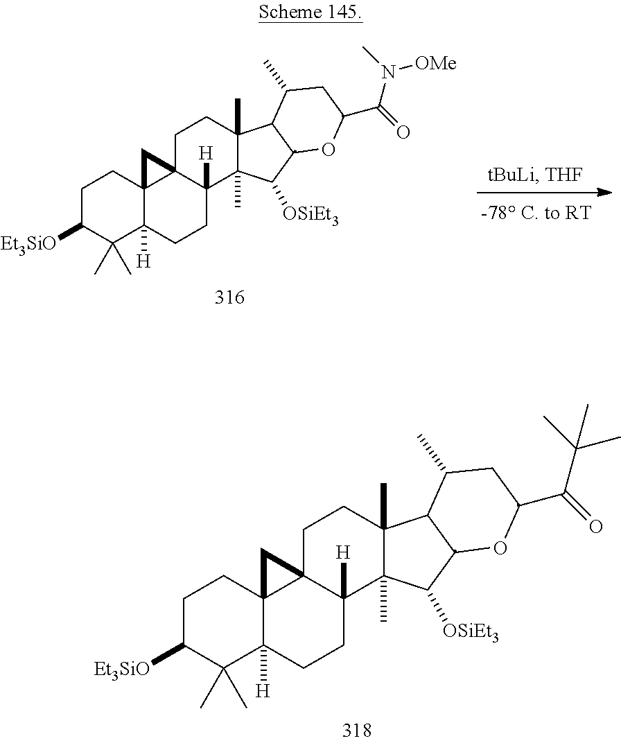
C1CC23C([H])(C(C)(C)C1[Et3SiO])CCC1([H])C2(CCC2(C)C1(C)C([OSiEt3])C1C2C(C)CC(C(=O)C(C)(C)C)O1)C3.C1CC23C([H])(C(C)(C)C1[Et3SiO])CCC1([H])C2(CCC2(C)C1(C)C([OSiEt3])C1C2C(C)CC(C(=O)N(C)[OMe])O1)C3
